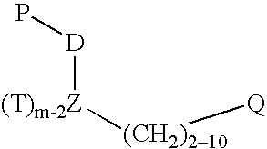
[D]([(T)m-2Z][(CH2)210][Q])P
